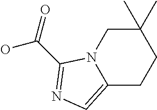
C12=CN=C(C(=O)O)N1CC(C)(C)CC2
